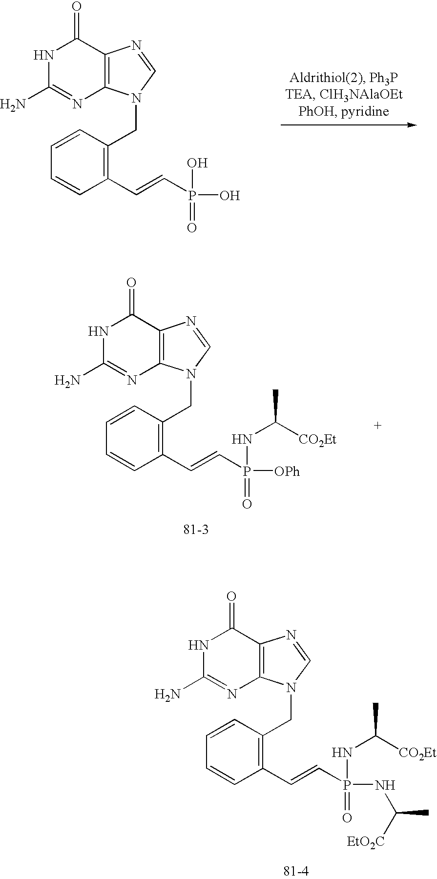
N1C(N)=NC2=C(C1=O)N=CN2CC1=C(C=CP(O)(=O)O)C=CC=C1.N1C(N)=NC2=C(C1=O)N=CN2CC1=C(C=CP(NC([CO2Et])C)(=O)NC([EtO2C])C)C=CC=C1.N1C(N)=NC2=C(C1=O)N=CN2CC1=C(C=CP(NC([CO2Et])C)(=O)[OPh])C=CC=C1
